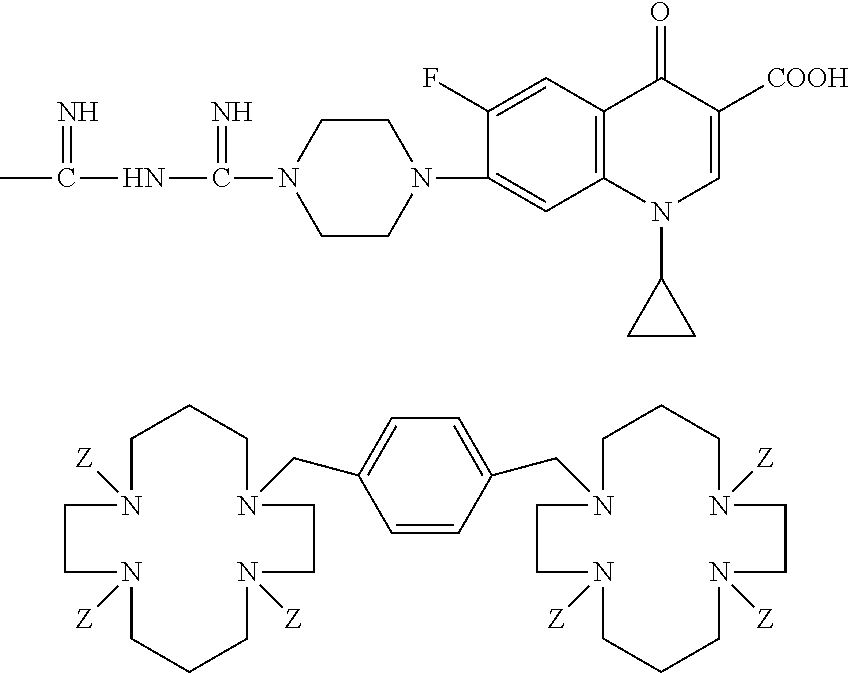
CC(=N)NC(=N)N1CCN(C2=CC3=C(C=C2F)C(=O)C([COOH])=CN3C2CC2)CC1.C1=CC(CN2CCCN([Z])CCN([Z])CCCN([Z])CC2)=CC=C1CN1CCCN([Z])CCN([Z])CCCN([Z])CC1
